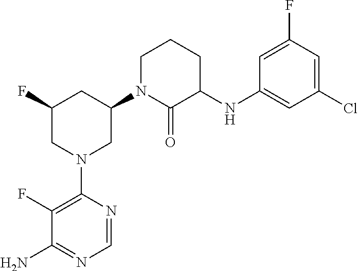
C1(N2CC(N3C(=O)C(NC4=CC(Cl)=CC(F)=C4)CCC3)CC(F)C2)=C(F)C(N)=NC=N1
